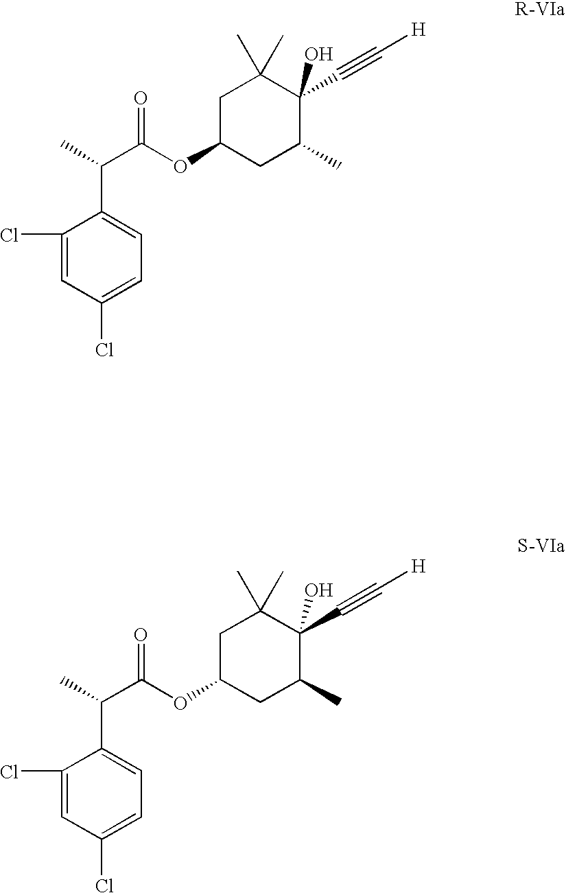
C1C(OC(C(C2=CC=C(Cl)C=C2Cl)C)=O)CC(C)C(C#C[H])(O)C1(C)C.C1C(OC(C(C2=CC=C(Cl)C=C2Cl)C)=O)CC(C)C(C#C[H])(O)C1(C)C
